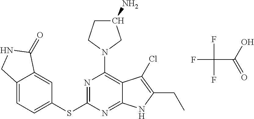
FC(C(O)=O)(F)F.C12=CC=C(SC3=NC(N4CC(N)CC4)=C4C(=N3)NC(CC)=C4Cl)C=C1C(=O)NC2
